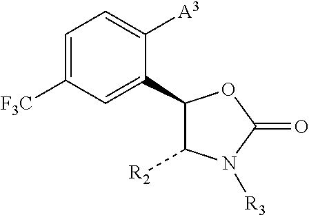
C1=C([F3C])C=C(C2C([R2])N([R3])C(=O)O2)C([A3])=C1
